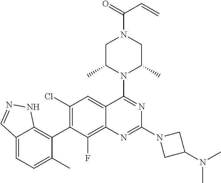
C12=CC=C(C)C(C3=C(Cl)C=C4C(=C3F)N=C(N3CC(N(C)C)C3)N=C4N3C(C)CN(C(=O)C=C)CC3C)=C1NN=C2
